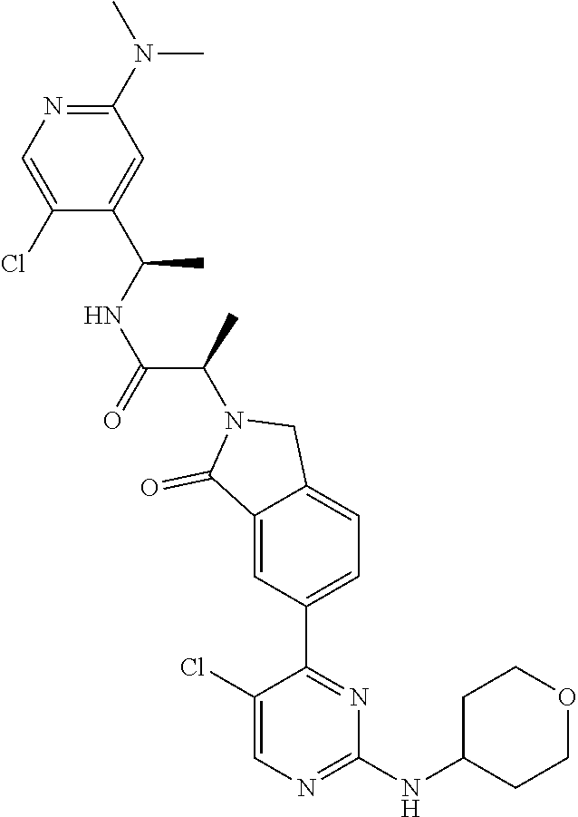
C1(Cl)=CN=C(NC2CCOCC2)N=C1C1=CC=C2C(=C1)C(=O)N(C(C)C(=O)NC(C)C1=CC(N(C)C)=NC=C1Cl)C2
